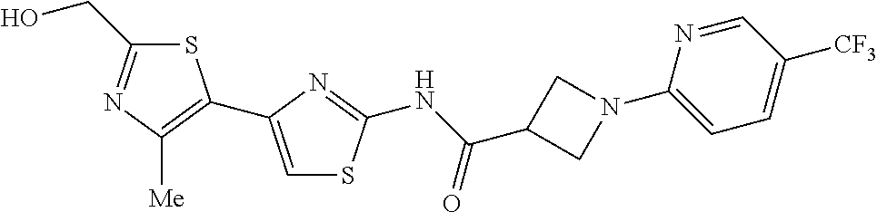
S1C(CO)=NC([Me])=C1C1=CSC(NC(=O)C2CN(C3=CC=C([CF3])C=N3)C2)=N1
